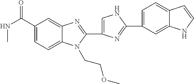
C1(C(NC)=O)=CC=C2C(=C1)N=C(C1=CNC(C3=CC=C4C(=C3)NC=C4)=N1)N2CCOC
